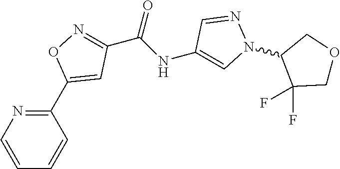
C1=CN=C(C2=CC(C(NC3=CN(C4C(F)(F)COC4)N=C3)=O)=NO2)C=C1
